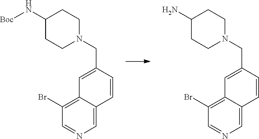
C1(N[Boc])CCN(CC2=CC3=C(Br)C=NC=C3C=C2)CC1.C1(N)CCN(CC2=CC3=C(Br)C=NC=C3C=C2)CC1
